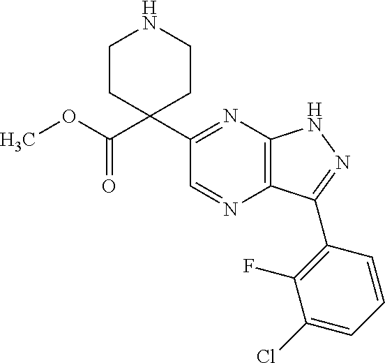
C1(C2(C(OC)=O)CCNCC2)=NC2=C(N=C1)C(C1=C(F)C(Cl)=CC=C1)=NN2
